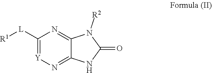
C1([L][R1])=[Y]N=C2C(=N1)N([R2])C(=O)N2
